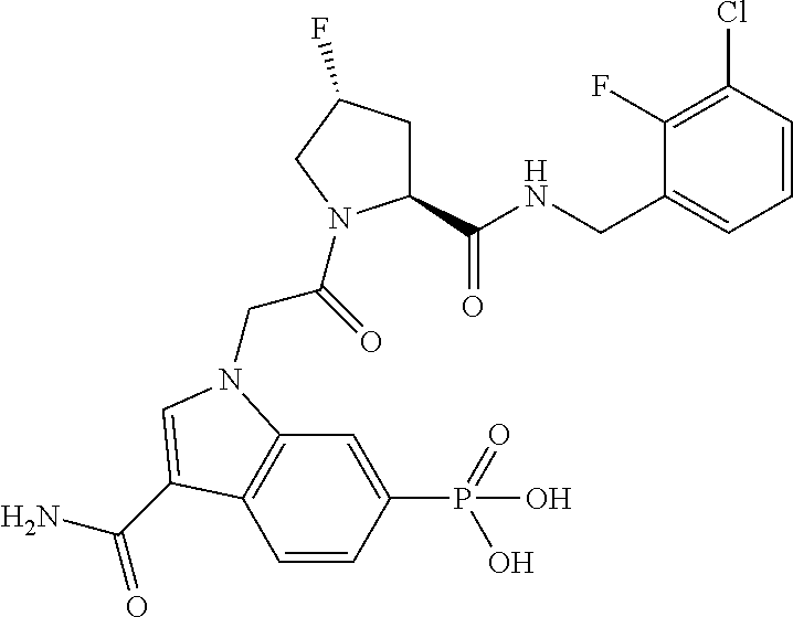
C1=CC(Cl)=C(F)C(CNC(C2CC(F)CN2C(=O)CN2C3=C(C=CC(P(O)(=O)O)=C3)C(C(N)=O)=C2)=O)=C1
